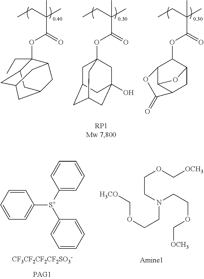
CCC(C)(C)C(=O)OC1(CC)C2CC3CC(CC1C3)C2.[0.40].[0.30].CCC(C)(C)C(=O)OC12CC3CC(CC(O)(C1)C3)C2.[0.30].CCC(C)(C)C(=O)OC1C2C3C(CC1O3)C(=O)O2.C1=CC=CC=C1[S+](C1=CC=CC=C1)C1=CC=CC=C1.[CF3CF2CF2CF2SO3-].[H3CO]COCCN(CCOC[OCH3])CCOC[OCH3]
